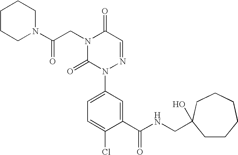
N1(CC(N2CCCCC2)=O)C(=O)N(C2=CC=C(Cl)C(C(NCC3(O)CCCCCC3)=O)=C2)N=CC1=O
